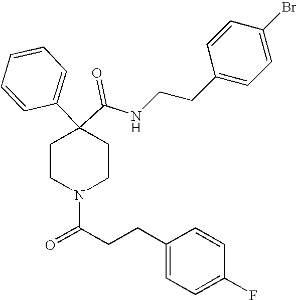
N(C(C1(C2=CC=CC=C2)CCN(C(=O)CCC2=CC=C(F)C=C2)CC1)=O)CCC1=CC=C(Br)C=C1
